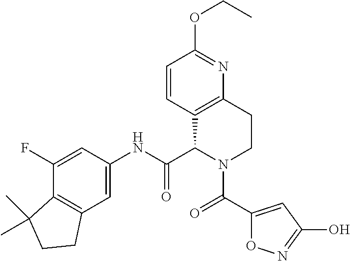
C1(F)=CC(NC(C2C3=C(CCN2C(=O)C2=CC(O)=NO2)N=C(OCC)C=C3)=O)=CC2=C1C(C)(C)CC2
